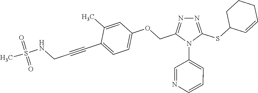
C1=C(C)C(C#CCNS(C)(=O)=O)=CC=C1OCC1=NN=C(SC2C=CCCC2)N1C1=CC=CN=C1
